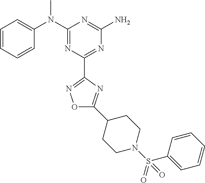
C1=CC=CC(N(C2=NC(C3=NOC(C4CCN(S(=O)(C5=CC=CC=C5)=O)CC4)=N3)=NC(N)=N2)C)=C1
